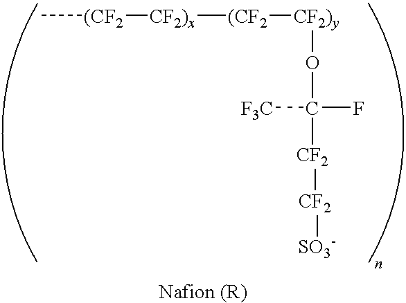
C[(CF2][CF2)x][(CF2][CF2)y]OC([CF2][CF2][SO3-])([F3C])F
